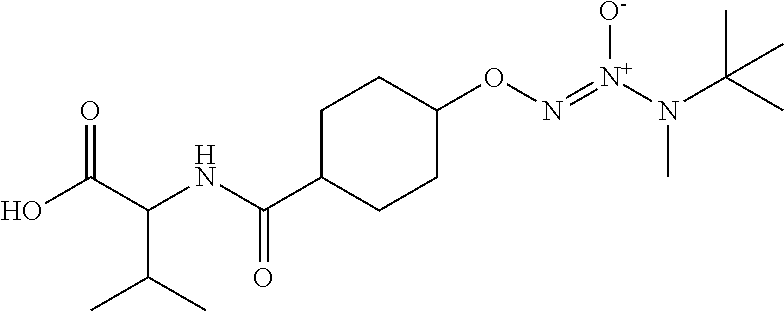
[N+](N(C(C)(C)C)C)(=NOC1CCC(C(NC(C(O)=O)C(C)C)=O)CC1)[O-]
